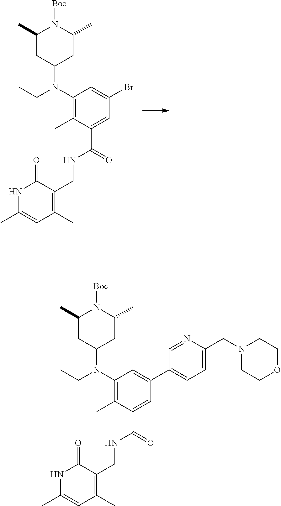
C1(N(C2CC(C)N([Boc])C(C)C2)CC)=C(C)C(C(=O)NCC2=C(C)C=C(C)NC2=O)=CC(Br)=C1.C1(N(C2CC(C)N([Boc])C(C)C2)CC)=C(C)C(C(=O)NCC2=C(C)C=C(C)NC2=O)=CC(C2=CC=C(CN3CCOCC3)N=C2)=C1
